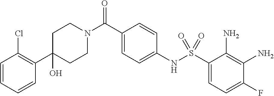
C1(C2=C(Cl)C=CC=C2)(O)CCN(C(C2=CC=C(NS(C3=CC=C(F)C(N)=C3N)(=O)=O)C=C2)=O)CC1
